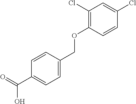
C1=CC(COC2=C(Cl)C=C(Cl)C=C2)=CC=C1C(=O)O
